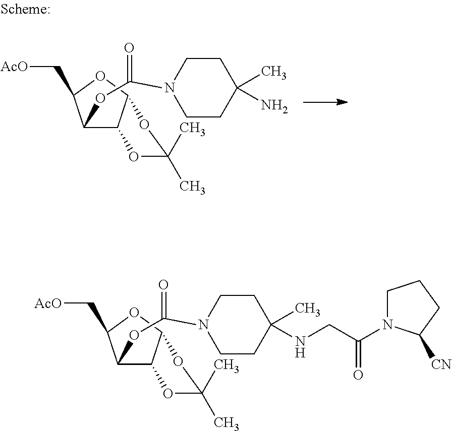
C1(OC(N2CCC(C)(N)CC2)=O)C2C(OC1C[AcO])OC(C)(C)O2.C1(OC(N2CCC(C)(NCC(N3CCCC3[CN])=O)CC2)=O)C2C(OC1C[AcO])OC(C)(C)O2
